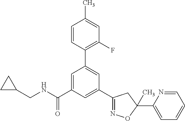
C1(CNC(C2=CC(C3=C(F)C=C(C)C=C3)=CC(C3=NOC(C4=CC=CC=N4)(C)C3)=C2)=O)CC1
